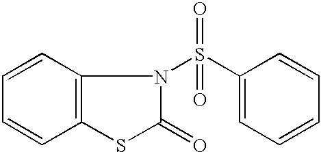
C1=CC2=C(C=C1)SC(=O)N2S(C1=CC=CC=C1)(=O)=O
